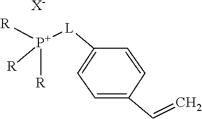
C1=C(C=C)C=CC([L][P+]([R])([R])[R])=C1.[X-]
